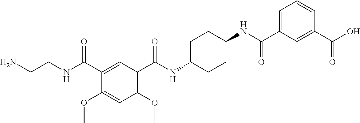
C1(C(O)=O)=CC(C(NC2CCC(NC(C3=C(OC)C=C(OC)C(C(NCCN)=O)=C3)=O)CC2)=O)=CC=C1
